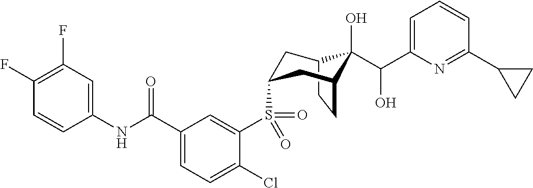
C12CCC(CC(S(C3=CC(C(NC4=CC(F)=C(F)C=C4)=O)=CC=C3Cl)(=O)=O)C1)C2(O)C(C1=CC=CC(C2CC2)=N1)O
